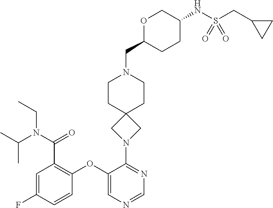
C1=C(F)C=CC(OC2=CN=CN=C2N2CC3(C2)CCN(CC2CCC(NS(CC4CC4)(=O)=O)CO2)CC3)=C1C(N(C(C)C)CC)=O
